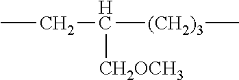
CCC([(CH2)3]C)[CH2OCH3]
